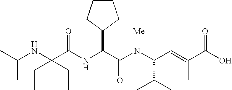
N(C(C(N(C(C(C)C)C=C(C)C(O)=O)[Me])=O)C1CCCC1)C(C(NC(C)C)(CC)CC)=O
